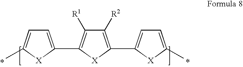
C1=C(C2=C([R1])C([R2])=C(C3=CC=C(C)[X]3)[X]2)[X]C(C)=C1
